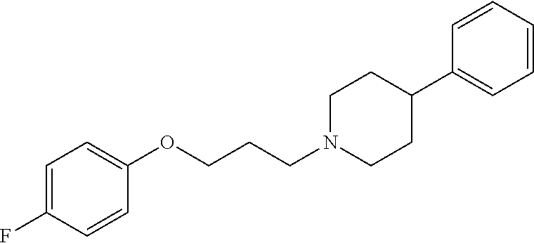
C1=C(F)C=CC(OCCCN2CCC(C3=CC=CC=C3)CC2)=C1
